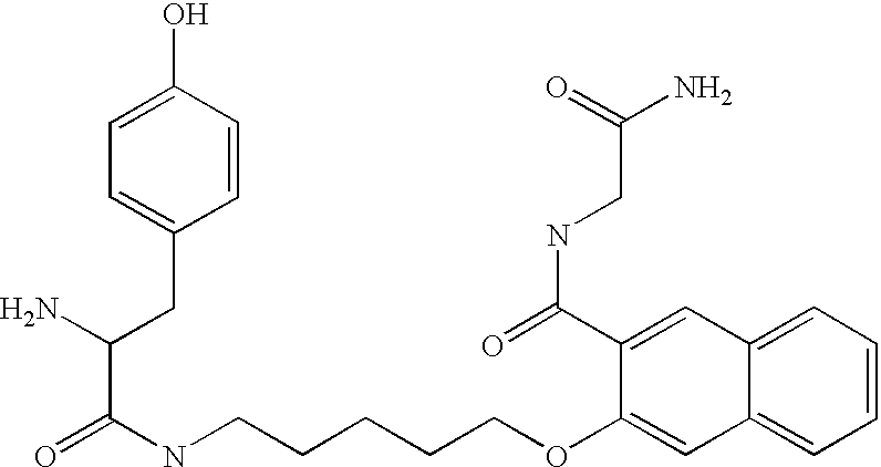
C(NCCCCCOC1=CC2=CC=CC=C2C=C1C(=O)NCC(N)=O)(=O)C(CC1=CC=C(O)C=C1)N
